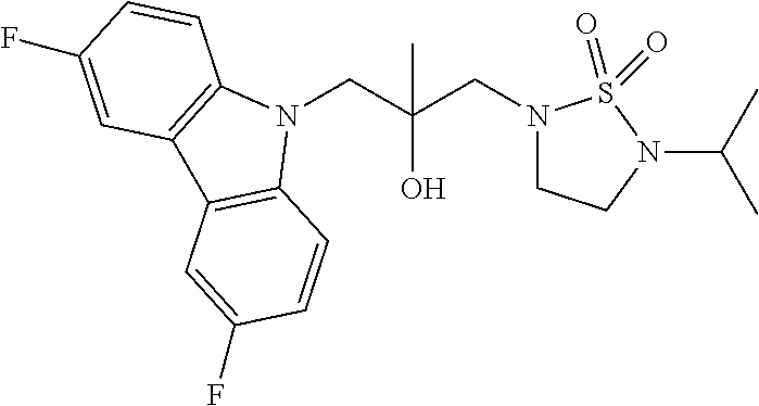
N1(CC(CN2CCN(C(C)C)S2(=O)=O)(O)C)C2=C(C3=C1C=CC(F)=C3)C=C(F)C=C2
